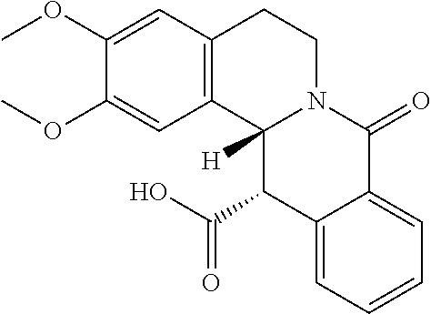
C12=C(C=C(OC)C(OC)=C1)CCN1C2([H])C(C(=O)O)C2=CC=CC=C2C1=O
